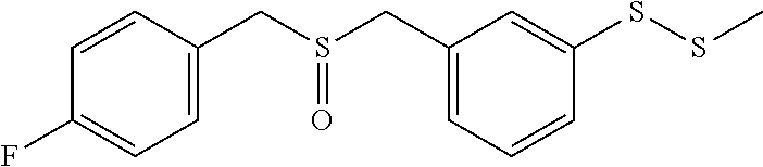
C1=CC(CS(CC2=CC=CC(SSC)=C2)=O)=CC=C1F
